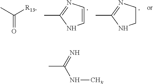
CC1=NC=CN1.CC1=NCCN1.O=C(C)[R13].CC(=N)NC
